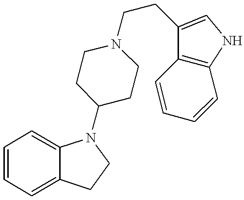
C1=CC=C2C(=C1)N(C1CCN(CCC3=CNC4=C3C=CC=C4)CC1)CC2
